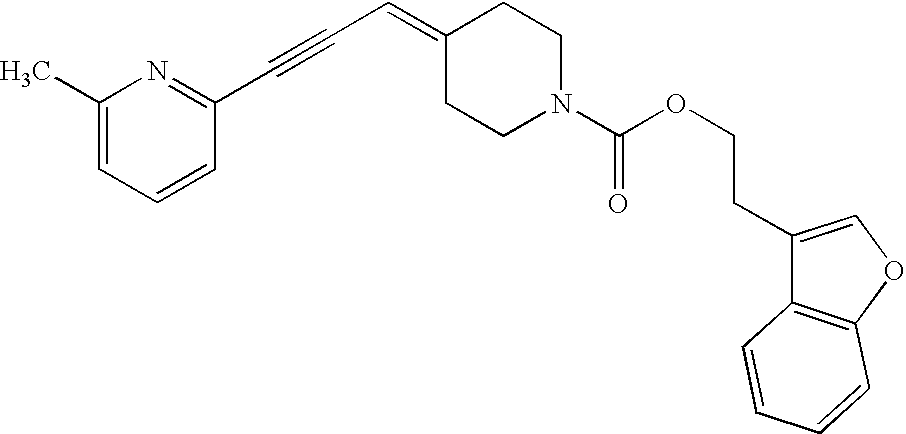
C1(C)=CC=CC(C#CC=C2CCN(C(OCCC3=COC4=C3C=CC=C4)=O)CC2)=N1
